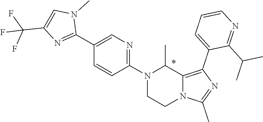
N1(C2=NC=C(C3=NC(C(F)(F)F)=CN3C)C=C2)CCN2C(=C(C3=CC=CN=C3C(C)C)N=C2C)C1C
